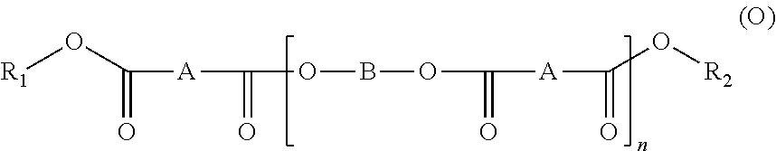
[R1]OC(=O)[A]C(=O)OBOC(=O)[A]C(=O)O[R2]
